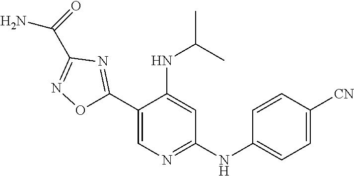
C1(C2=NC(C(N)=O)=NO2)=CN=C(NC2=CC=C([CN])C=C2)C=C1NC(C)C
